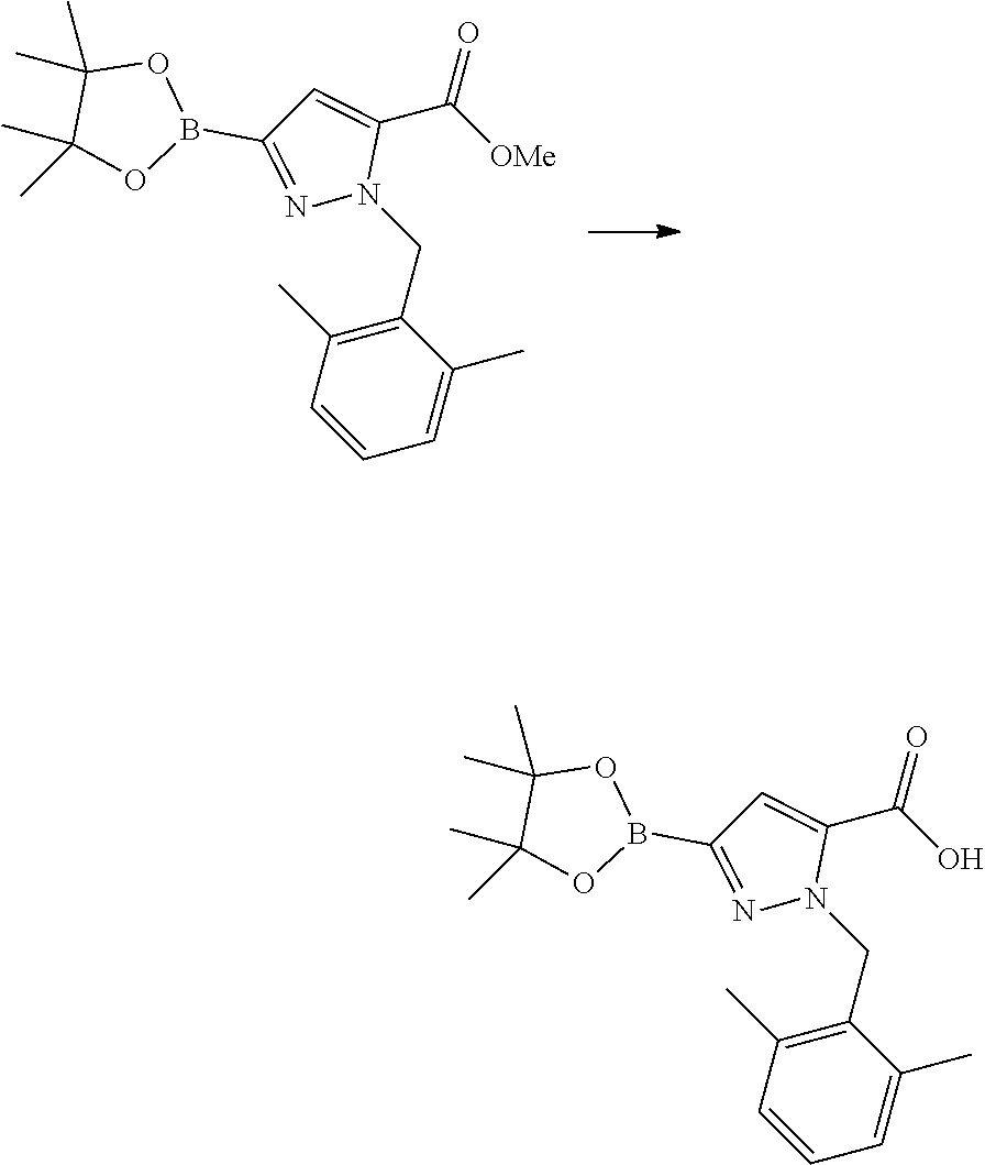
C1(CN2C(C(=O)[OMe])=CC(B3OC(C)(C)C(C)(C)O3)=N2)=C(C)C=CC=C1C.C1(CN2C(C(=O)O)=CC(B3OC(C)(C)C(C)(C)O3)=N2)=C(C)C=CC=C1C
